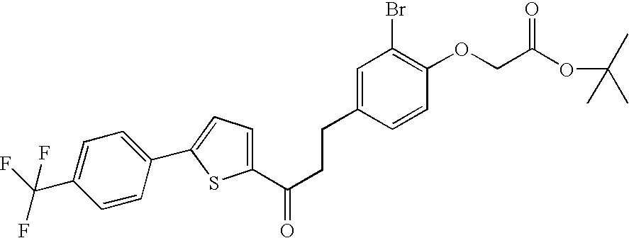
C1(C(CCC2=CC(Br)=C(OCC(=O)OC(C)(C)C)C=C2)=O)=CC=C(C2=CC=C(C(F)(F)F)C=C2)S1
